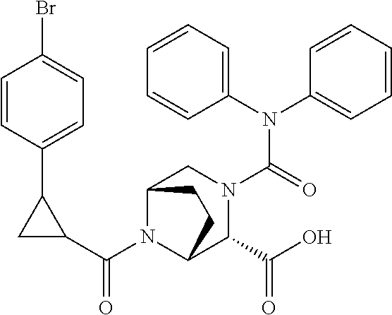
C(N1C2C(C(=O)O)N(C(N(C3=CC=CC=C3)C3=CC=CC=C3)=O)CC1CC2)(=O)C1C(C2=CC=C(Br)C=C2)C1
